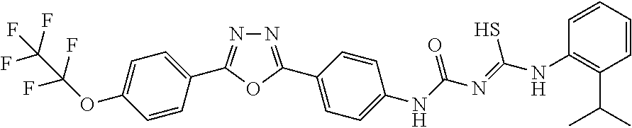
N1=C(C2=CC=C(NC(N=C(NC3=C(C(C)C)C=CC=C3)S)=O)C=C2)OC(C2=CC=C(OC(F)(F)C(F)(F)F)C=C2)=N1
